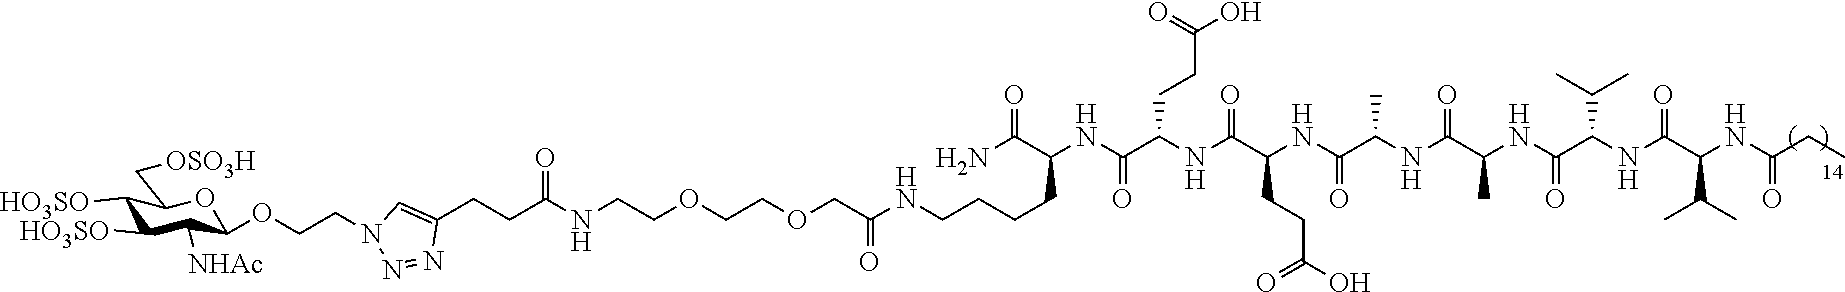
C1=C(CCC(=O)NCCOCCOCC(=O)NCCCCC(C(N)=O)NC(C(CCC(=O)O)NC(C(CCC(=O)O)NC(=O)C(NC(C(C)NC(C(NC(C(C(C)C)NC(=O)CC)=O)C(C)C)=O)=O)C)=O)=O)N=NN1CCOC1C([NHAc])C([HO3SO])C([HO3SO])C(C[OSO3H])O1
